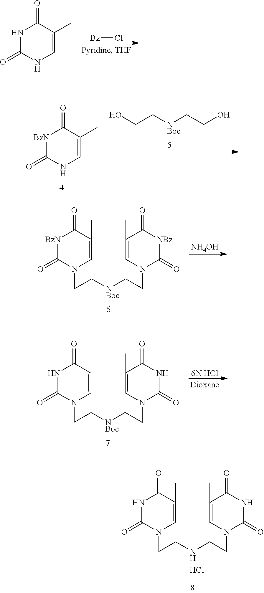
N1C(=O)N(CCNCCN2C(=O)NC(=O)C(C)=C2)C=C(C)C1=O.Cl.N1C(=O)NC=C(C)C1=O.[Bz]Cl.[BzN]1C(=O)NC=C(C)C1=O.OCC[NBoc]CCO.[BzN]1C(=O)N(CC[NBoc]CCN2C(=O)[NBz]C(=O)C(C)=C2)C=C(C)C1=O.[NH4OH].N1C(=O)N(CC[NBoc]CCN2C(=O)NC(=O)C(C)=C2)C=C(C)C1=O.[6N HCl]
